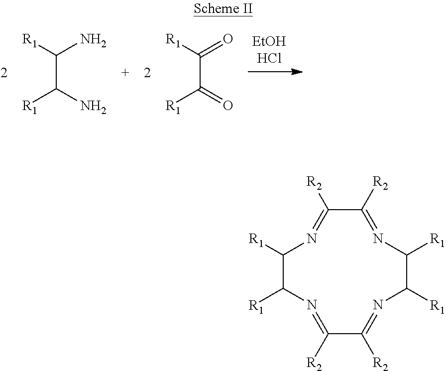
[R1]C(C(N)[R1])N.[R1]C(C(=O)[R1])=O.C1([R2])=NC([R1])C([R1])N=C([R2])C([R2])=NC([R1])C([R1])N=C1[R2]
